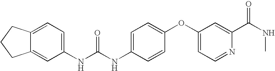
C12=CC(NC(NC3=CC=C(OC4=CC=NC(C(NC)=O)=C4)C=C3)=O)=CC=C1CCC2
